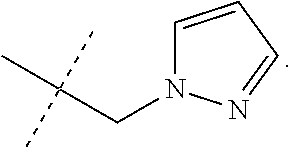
C1=CC=NN1CC(C)(C)C
